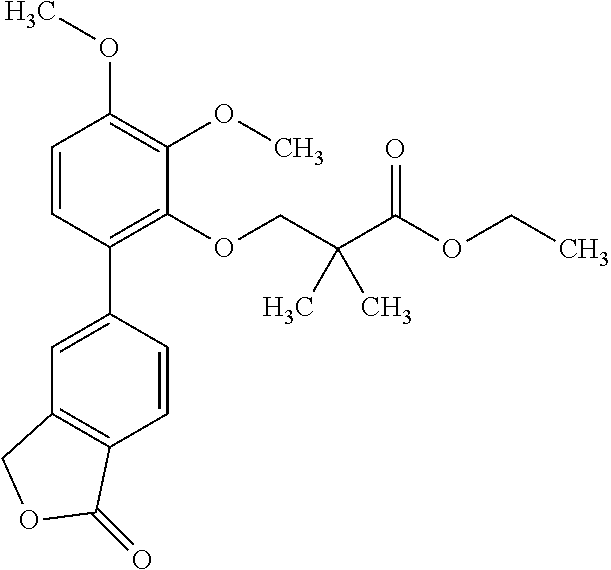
C1=CC(C2=CC3=C(C=C2)C(=O)OC3)=C(OCC(C(OCC)=O)(C)C)C(OC)=C1OC
